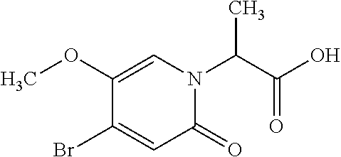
N1(C(C(O)=O)C)C=C(OC)C(Br)=CC1=O
